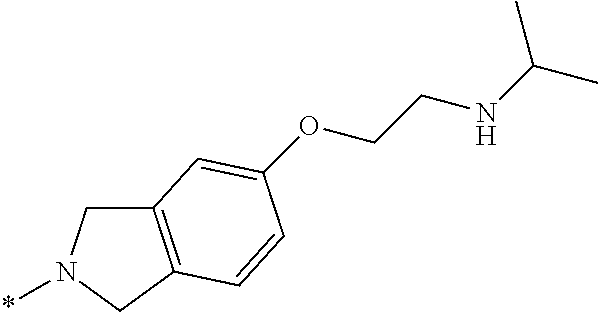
C12=C(CN(*)C1)C=CC(OCCNC(C)C)=C2
